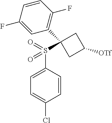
C1=CC(S(=O)(=O)C2(C3=C(F)C=CC(F)=C3)CC([OTf])C2)=CC=C1Cl
